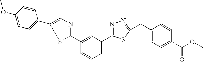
C1(C2=NC=C(C3=CC=C(OC)C=C3)S2)=CC(C2=NN=C(CC3=CC=C(C(=O)OC)C=C3)S2)=CC=C1
